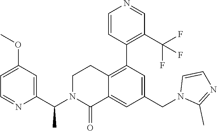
C1(C(N2C(=O)C3=CC(CN4C(C)=NC=C4)=CC(C4=C(C(F)(F)F)C=NC=C4)=C3CC2)C)=CC(OC)=CC=N1
